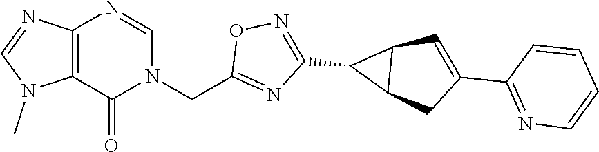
C12=C(C(=O)N(CC3=NC(C4C5C4C=C(C4=NC=CC=C4)C5)=NO3)C=N1)N(C)C=N2
